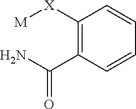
C1(C(N)=O)=C([X][M])C=CC=C1
